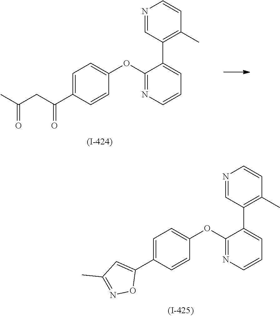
C1=C(C2=CC(C)=NO2)C=CC(OC2=NC=CC=C2C2=C(C)C=CN=C2)=C1.C1=C(C(CC(=O)C)=O)C=CC(OC2=NC=CC=C2C2=C(C)C=CN=C2)=C1
